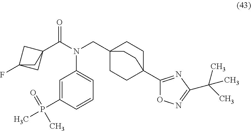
C1=C(P(C)(=O)C)C=CC=C1N(CC12CCC(C3=NC(C(C)(C)C)=NO3)(CC1)CC2)C(=O)C12CC(F)(C1)C2
